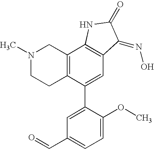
N1(C)CCC2=C(C1)C1=C(C=C2C2=CC(C=O)=CC=C2OC)C(=NO)C(=O)N1
